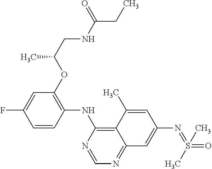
C1(OC(CNC(CC)=O)C)=C(NC2=C3C(=NC=N2)C=C(N=S(C)(=O)C)C=C3C)C=CC(F)=C1
